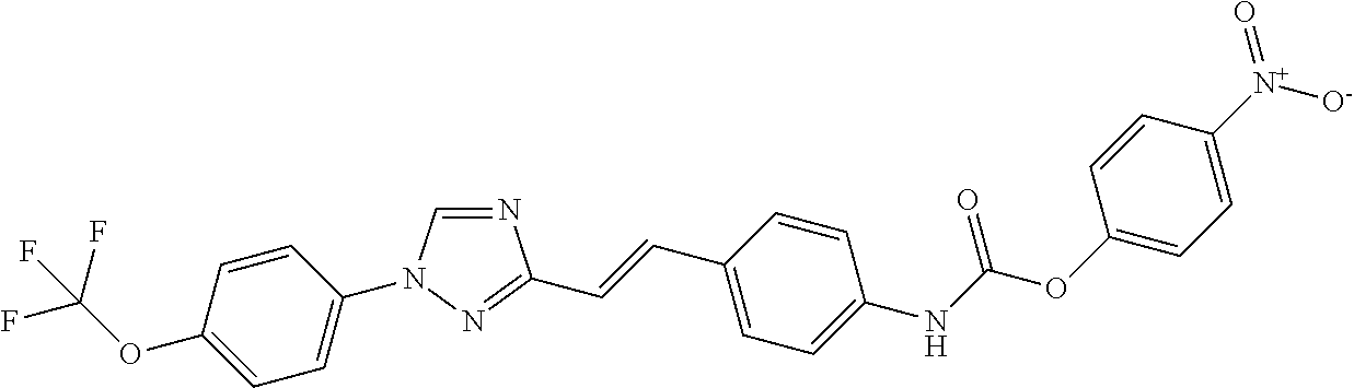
N1=CN(C2=CC=C(OC(F)(F)F)C=C2)N=C1C=CC1=CC=C(NC(OC2=CC=C([N+](=O)[O-])C=C2)=O)C=C1
